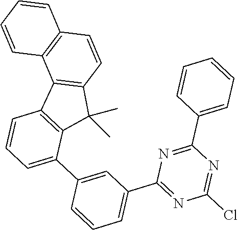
C1=CC=CC2=C1C1=C(C=C2)C(C)(C)C2=C1C=CC=C2C1=CC(C2=NC(Cl)=NC(C3=CC=CC=C3)=N2)=CC=C1
